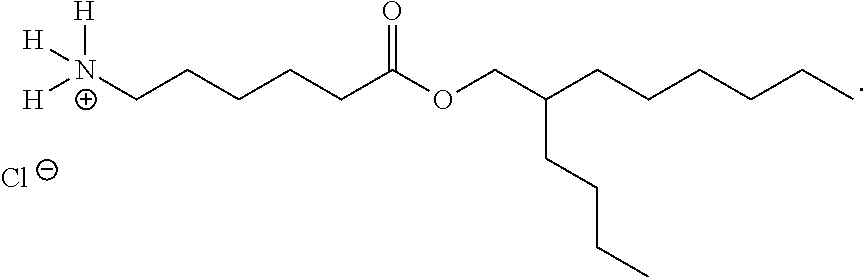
C(CCCCC(OCC(CCCCCC)CCCC)=O)[N+]([H])([H])[H].[Cl-]
